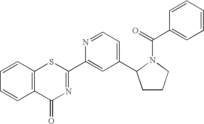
C1=CC2=C(C=C1)C(=O)N=C(C1=CC(C3CCCN3C(C3=CC=CC=C3)=O)=CC=N1)S2
